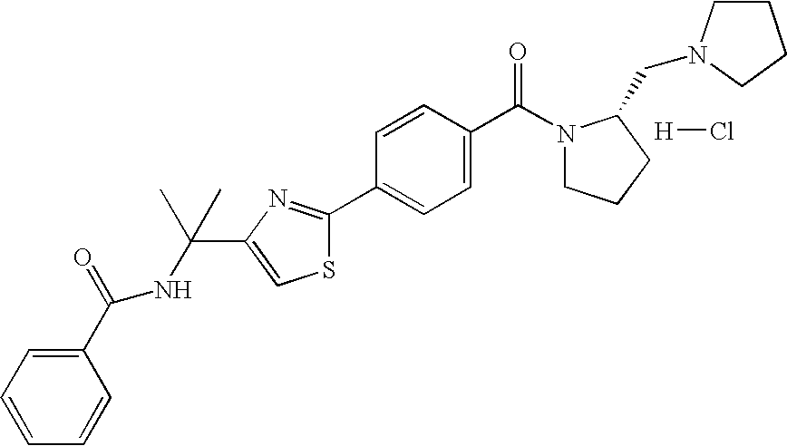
C1(C(=O)NC(C2=CSC(C3=CC=C(C(=O)N4CCCC4CN4CCCC4)C=C3)=N2)(C)C)=CC=CC=C1.[H]Cl
